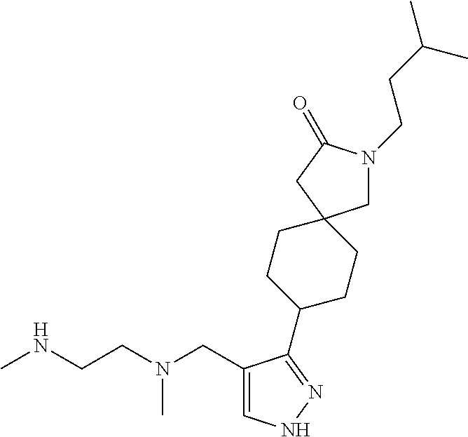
CNCCN(CC1=CNN=C1C1CCC2(CC1)CN(CCC(C)C)C(=O)C2)C
